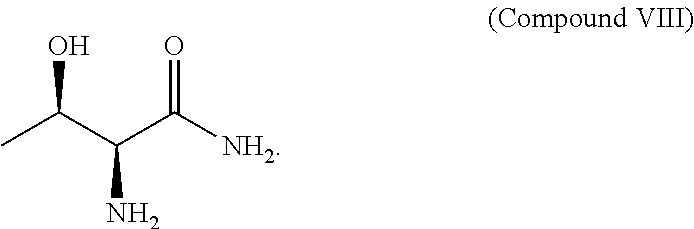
CC(C(C(=O)[NH2])N)O
